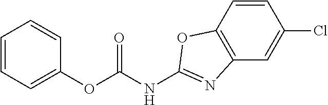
C1=CC=C(OC(NC2=NC3=C(C=CC(Cl)=C3)O2)=O)C=C1
